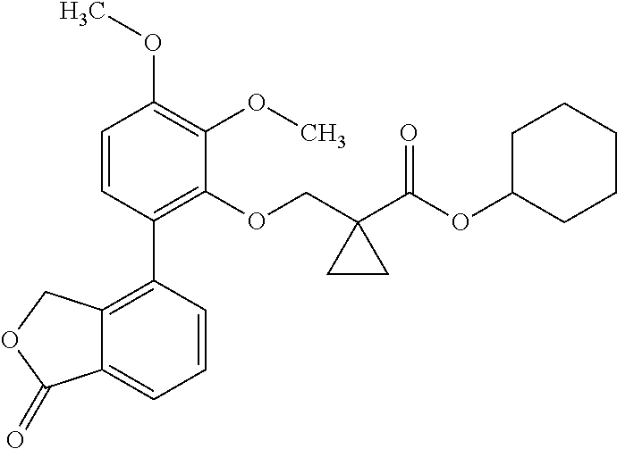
C1=CC(C2=C3C(=CC=C2)C(=O)OC3)=C(OCC2(C(OC3CCCCC3)=O)CC2)C(OC)=C1OC
